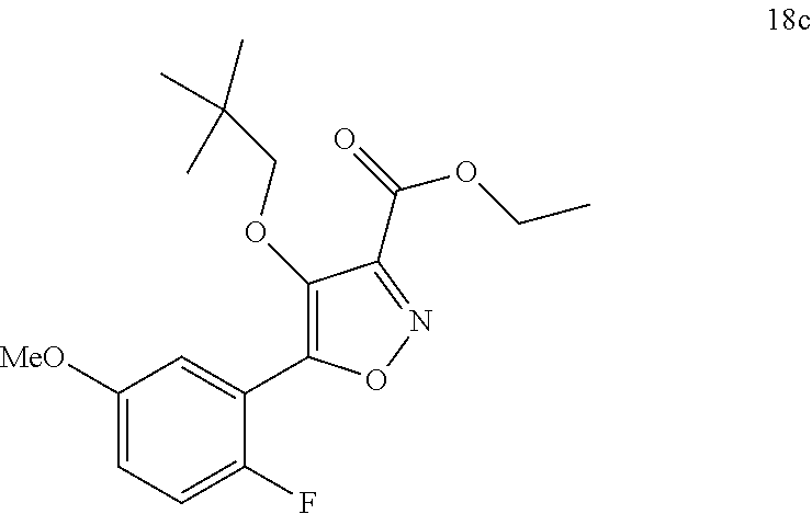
C1([MeO])=CC=C(F)C(C2=C(OCC(C)(C)C)C(C(=O)OCC)=NO2)=C1
